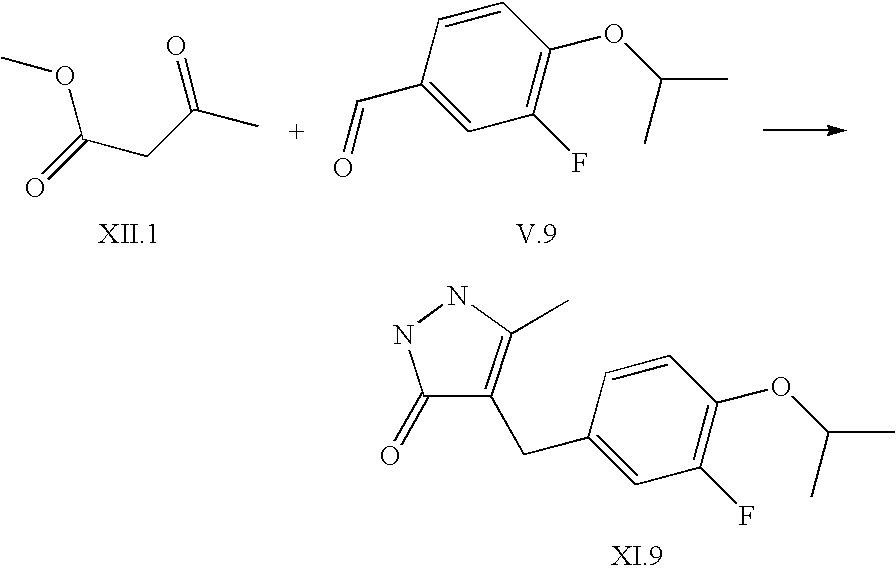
C(CC(C)=O)(=O)OC.C1=CC(C=O)=CC(F)=C1OC(C)C.C1=CC(CC2=C(C)NNC2=O)=CC(F)=C1OC(C)C
